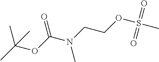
CC(OC(=O)N(CCOS(C)(=O)=O)C)(C)C
